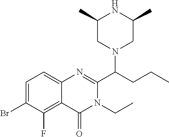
C1(C)CN(C(CCC)C2=NC3=CC=C(Br)C(F)=C3C(=O)N2CC)CC(C)N1
